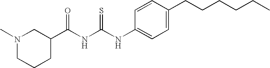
N(C(NC(C1CN(C)CCC1)=O)=S)C1=CC=C(CCCCCC)C=C1
